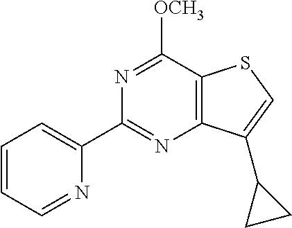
N1=C(C2=CC=CC=N2)N=C([OCH3])C2=C1C(C1CC1)=CS2
